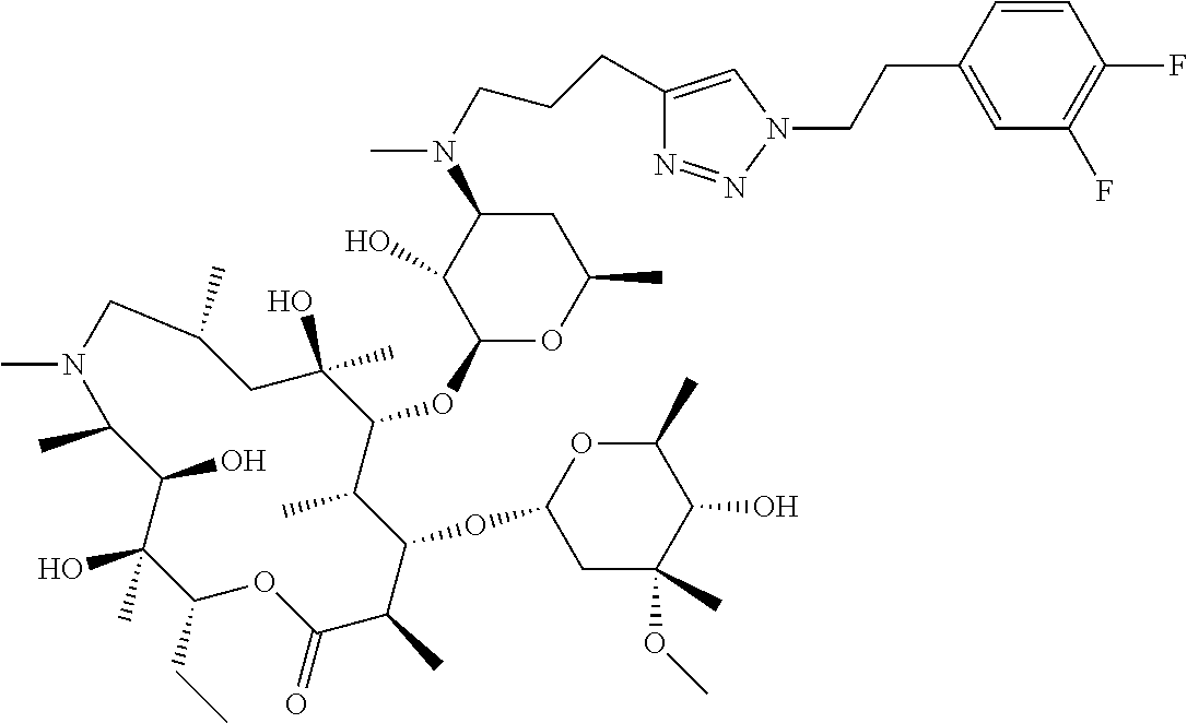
C1(CC)C(C)(O)C(O)C(C)N(C)CC(C)CC(O)(C)C(OC2OC(C)CC(N(C)CCCC3=CN(CCC4=CC(F)=C(F)C=C4)N=N3)C2O)C(C)C(OC2CC(C)(OC)C(O)C(C)O2)C(C)C(=O)O1
